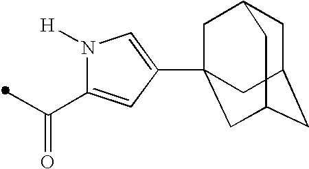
C(=O)(C)C1=CC(C23CC4CC(CC(C2)C4)C3)=CN1[H]
